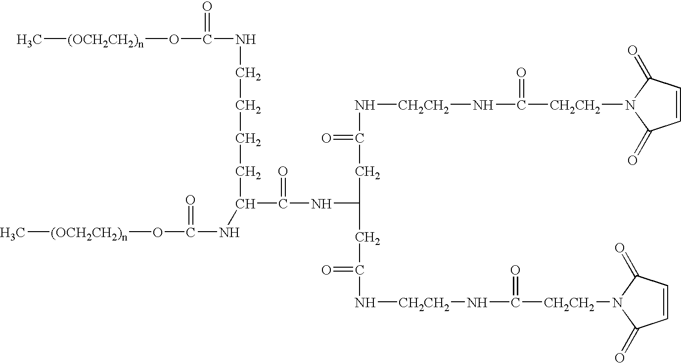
C1=CC(=O)N([CH2CH2]C(N[CH2CH2]NC(CC(NC(=O)C(NC(=O)O[(OCH2CH2)n]C)CCCCNC(=O)O[(OCH2CH2)n]C)CC(=O)N[CH2CH2]NC([CH2CH2]N2C(=O)C=CC2=O)=O)=O)=O)C1=O
